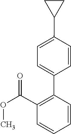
COC(C1=C(C2=CC=C(C3CC3)C=C2)C=CC=C1)=O
